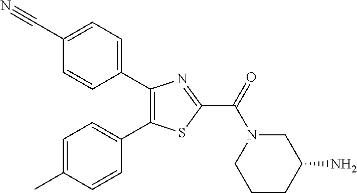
C1(C2=CC=C(C#N)C=C2)=C(C2=CC=C(C)C=C2)SC(C(N2CCCC(N)C2)=O)=N1
